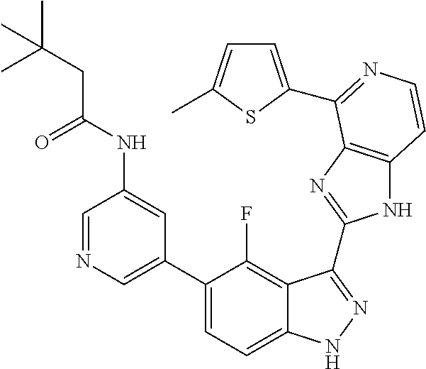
C1=C(C2=CC=C3C(=C2F)C(C2=NC4=C(N2)C=CN=C4C2=CC=C(C)S2)=NN3)C=C(NC(CC(C)(C)C)=O)C=N1
